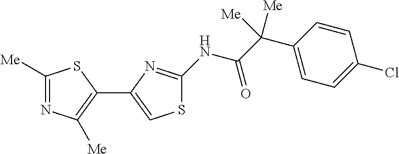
C1([Me])=NC([Me])=C(C2=CSC(NC(C(C3=CC=C(Cl)C=C3)([Me])[Me])=O)=N2)S1
